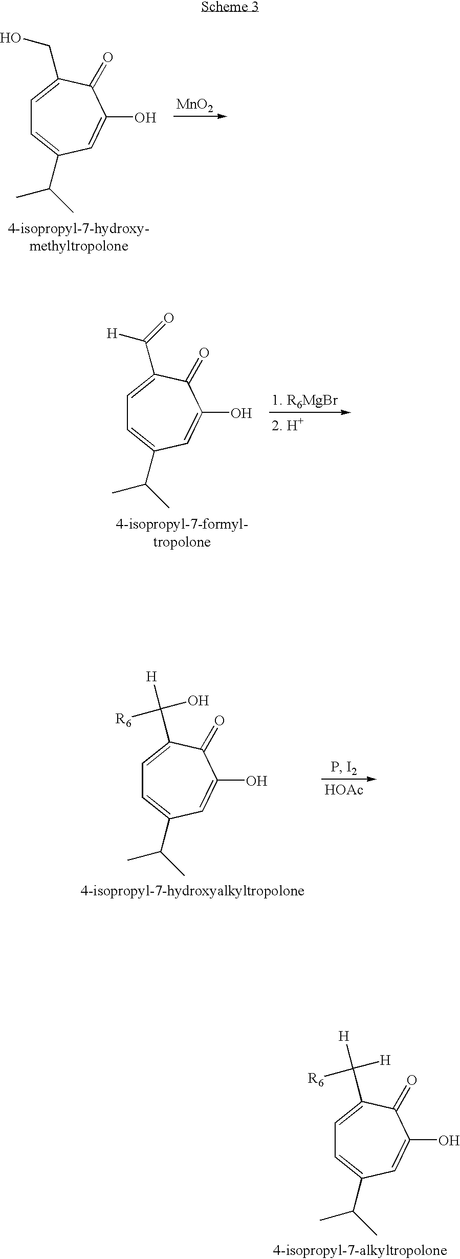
C1=C(C([H])([R6])[H])C(=O)C(O)=CC(C(C)C)=C1.C1=C(CO)C(=O)C(O)=CC(C(C)C)=C1.[MnO2].C1=C(C([H])=O)C(=O)C(O)=CC(C(C)C)=C1.C1=C(C([H])([R6])O)C(=O)C(O)=CC(C(C)C)=C1.[HOAc]
